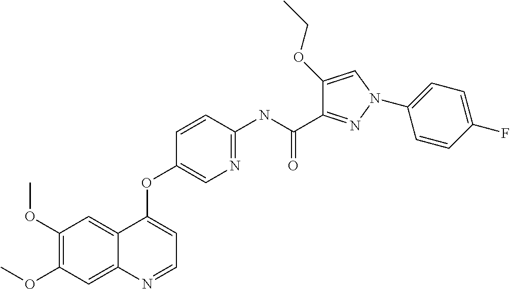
C1(OC)=C(OC)C=C2C(=C1)C(OC1=CN=C(NC(C3=NN(C4=CC=C(F)C=C4)C=C3OCC)=O)C=C1)=CC=N2
